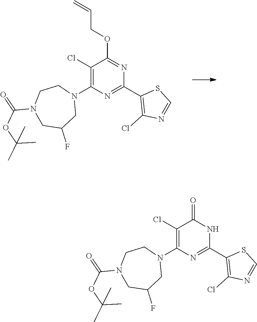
N1C(C2=C(Cl)N=CS2)=NC(N2CC(F)CN(C(=O)OC(C)(C)C)CC2)=C(Cl)C1=O.N1=C(OCC=C)C(Cl)=C(N2CC(F)CN(C(=O)OC(C)(C)C)CC2)N=C1C1=C(Cl)N=CS1
